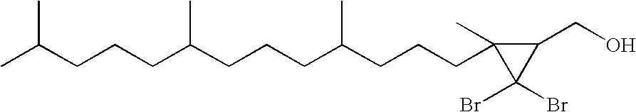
CC(CCCC(CCCC(CCCC1(C)C(Br)(Br)C1CO)C)C)C
